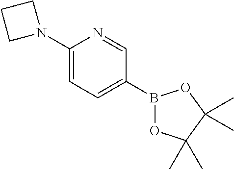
B1(C2=CC=C(N3CCC3)N=C2)OC(C)(C)C(C)(C)O1
